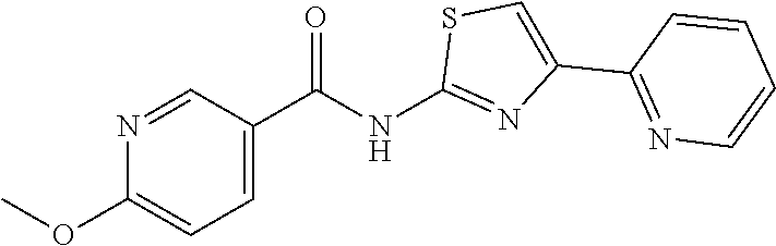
N1=CC(C(=O)NC2=NC(C3=NC=CC=C3)=CS2)=CC=C1OC
